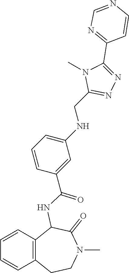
C1=C(C(NC2C3=C(CCN(C)C2=O)C=CC=C3)=O)C=CC=C1NCC1=NN=C(C2=NC=NC=C2)N1C
